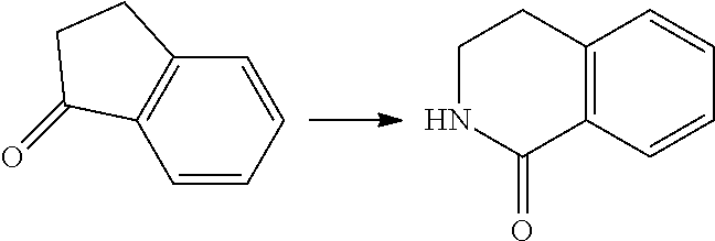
C1=CC=CC2=C1C(=O)CC2.C12=C(C=CC=C1)C(=O)NCC2
